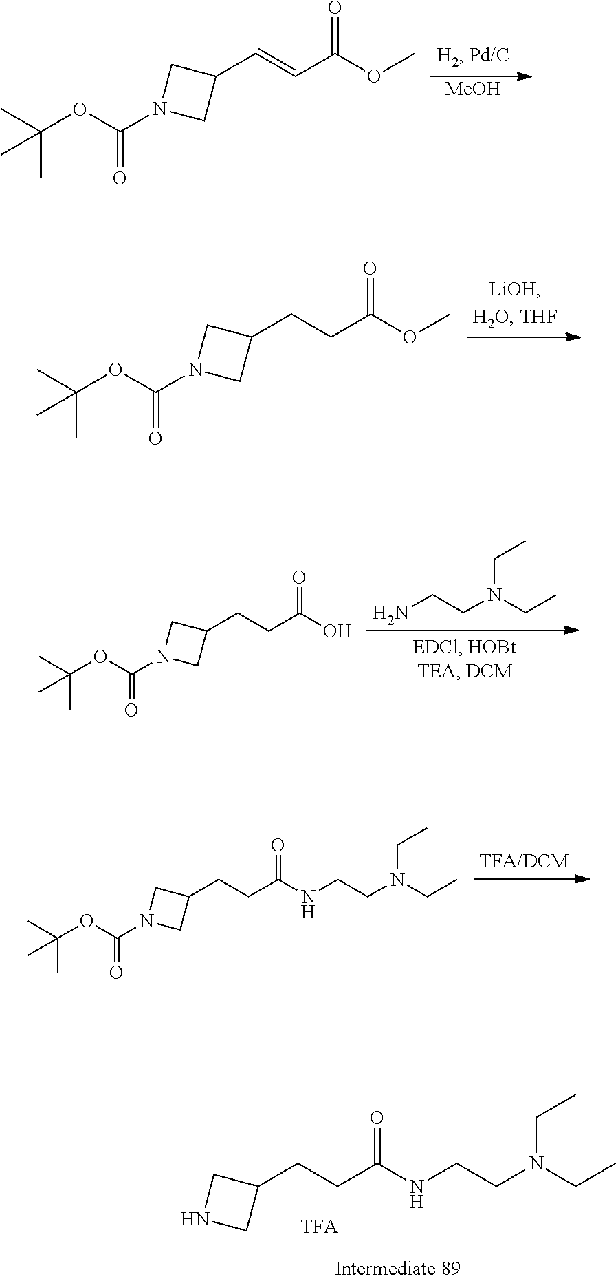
C1(C=CC(OC)=O)CN(C(OC(C)(C)C)=O)C1.[MeOH].C1(CCC(OC)=O)CN(C(OC(C)(C)C)=O)C1.C1(CCC(O)=O)CN(C(OC(C)(C)C)=O)C1.NCCN(CC)CC.C1(CCC(NCCN(CC)CC)=O)CN(C(OC(C)(C)C)=O)C1.C1(CCC(NCCN(CC)CC)=O)CNC1
